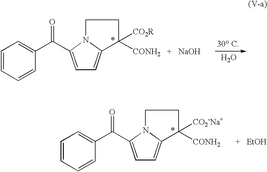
C1=C(C(C2=CC=CC=C2)=O)N2C(=C1)C([CO2R])([CONH2   +   NaOH])CC2.O.C1=C(C(C2=CC=CC=C2)=O)N2C(=C1)C([CO2-Na+])([CONH2       +   EtOH])CC2
